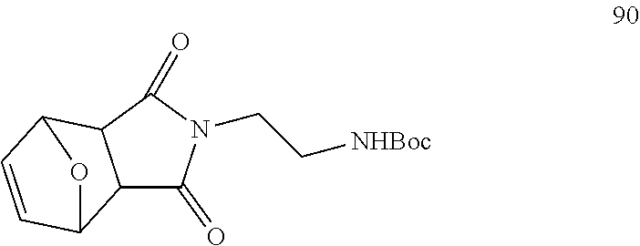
C12C(=O)N(CC[NHBoc])C(=O)C1C1C=CC2O1
